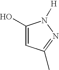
C1(O)=CC(C)=NN1[H]
